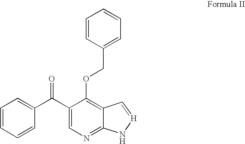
C1=CC(C(C2=CN=C3C(=C2OCC2=CC=CC=C2)C=[H]N3)=O)=CC=C1
